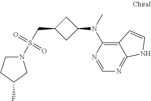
N1(S(CC2CC(N(C3=C4C(=NC=N3)NC=C4)C)C2)(=O)=O)CCC(F)C1
